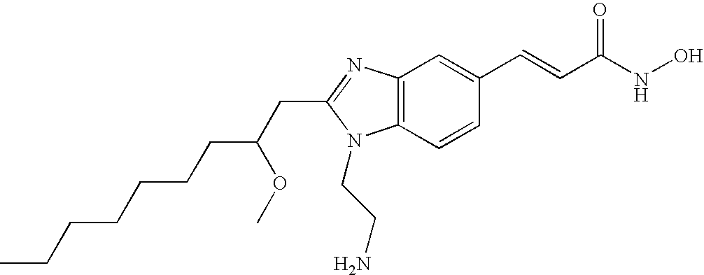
C12=C(N=C(CC(CCCCCCC)OC)N1CCN)C=C(C=CC(NO)=O)C=C2
